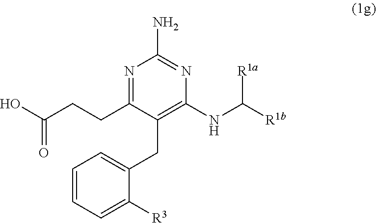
[R1a]C(NC1=C(CC2=CC=CC=C2[R3])C(CCC(O)=O)=NC(N)=N1)[R1b]
